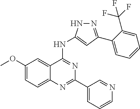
C1(OC)=CC=C2C(=C1)C(NC1=CC(C3=CC=CC=C3C(F)(F)F)=NN1)=NC(C1=CC=CN=C1)=N2
